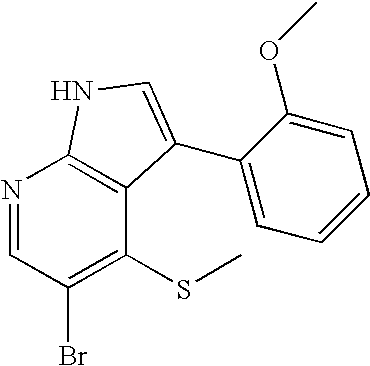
N1=CC(Br)=C(SC)C2=C1NC=C2C1=CC=CC=C1OC
